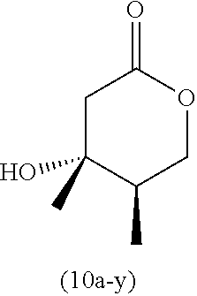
C1C(O)(C)C(C)COC1=O
